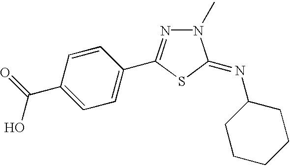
C1=C(C(O)=O)C=CC(C2=NN(C)C(=NC3CCCCC3)S2)=C1
